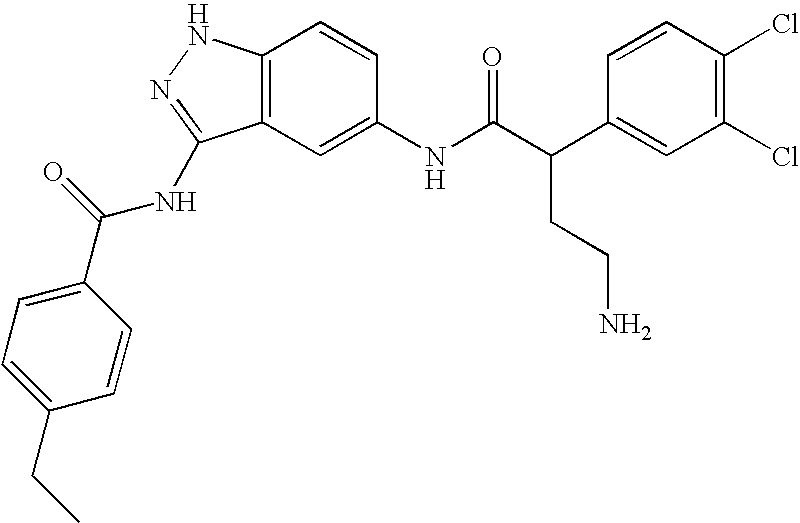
C12=C(C=C(NC(C(C3=CC(Cl)=C(Cl)C=C3)CCN)=O)C=C1)C(NC(C1=CC=C(CC)C=C1)=O)=NN2
